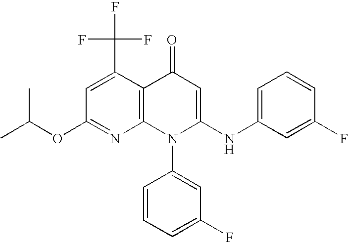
C1(OC(C)C)=NC2=C(C(C(F)(F)F)=C1)C(=O)C=C(NC1=CC=CC(F)=C1)N2C1=CC(F)=CC=C1
